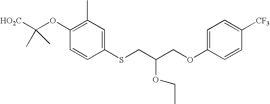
[HO2C]C(OC1=C(C)C=C(SCC(COC2=CC=C([CF3])C=C2)OCC)C=C1)(C)C
